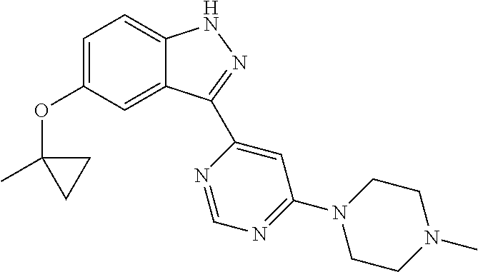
C1=C(OC2(C)CC2)C=C2C(=C1)NN=C2C1=CC(N2CCN(C)CC2)=NC=N1
